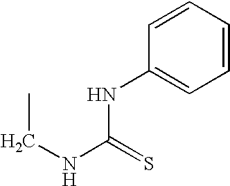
C(NC(=S)NC1=CC=CC=C1)C
